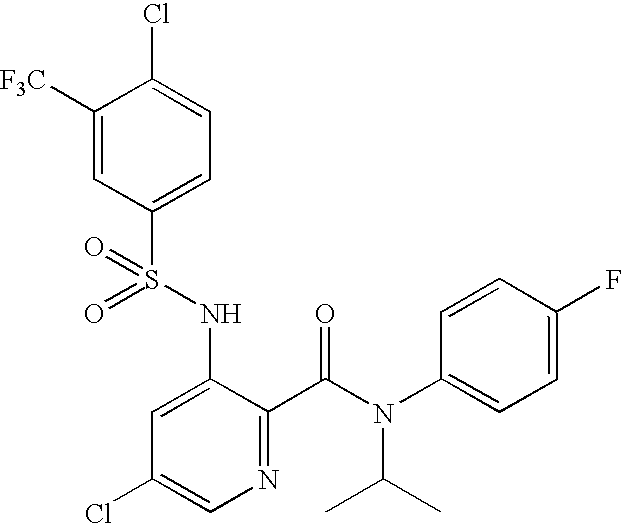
C1([F3C])=CC(S(NC2=CC(Cl)=CN=C2C(=O)N(C2=CC=C(F)C=C2)C(C)C)(=O)=O)=CC=C1Cl
